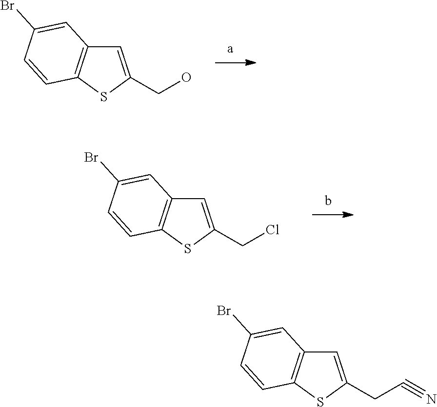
C1=C(CO)SC2=C1C=C(Br)C=C2.C1=C(CCl)SC2=C1C=C(Br)C=C2.C1=C(CC#N)SC2=C1C=C(Br)C=C2
